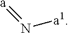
[a]=N[a1]
